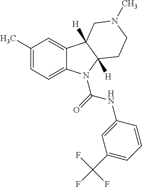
C1(C)=CC=C2C(=C1)C1([H])C([H])(N2C(=O)NC2=CC(C(F)(F)F)=CC=C2)CCN(C)C1
